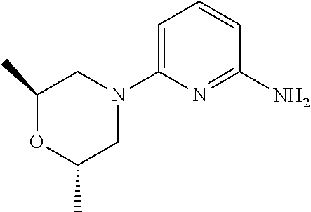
C1=C(N2CC(C)OC(C)C2)N=C(N)C=C1
